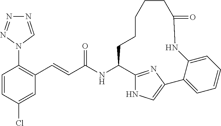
N1=CN(C2=C(C=CC(NC3C4=NC(=CN4)C4=CC=CC=C4NC(=O)CCCCC3)=O)C=C(Cl)C=C2)N=N1
